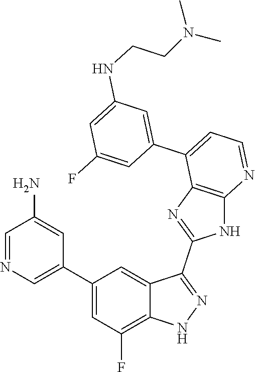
C1=NC=C(C2=CC(F)=C3C(=C2)C(C2=NC4=C(N2)N=CC=C4C2=CC(NCCN(C)C)=CC(F)=C2)=NN3)C=C1N
